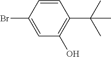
C1=C(Br)C=CC(C(C)(C)C)=C1O
